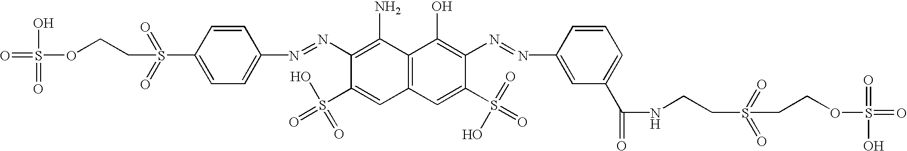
C12=C(C=C(S(=O)(=O)O)C(N=NC3=CC(C(=O)NCCS(=O)(=O)CCOS(=O)(=O)O)=CC=C3)=C1O)C=C(S(=O)(=O)O)C(N=NC1=CC=C(S(=O)(=O)CCOS(=O)(O)=O)C=C1)=C2N
